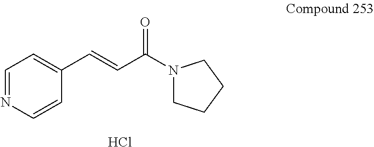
C1=NC=CC(C=CC(N2CCCC2)=O)=C1.Cl
